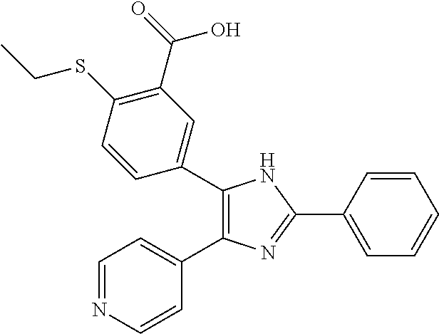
C1(C2=CC(C(=O)O)=C(SCC)C=C2)=C(C2=CC=NC=C2)N=C(C2=CC=CC=C2)N1
